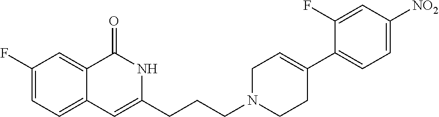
C1(F)=CC=C2C(=C1)C(=O)NC(CCCN1CC=C(C3=CC=C([NO2])C=C3F)CC1)=C2
